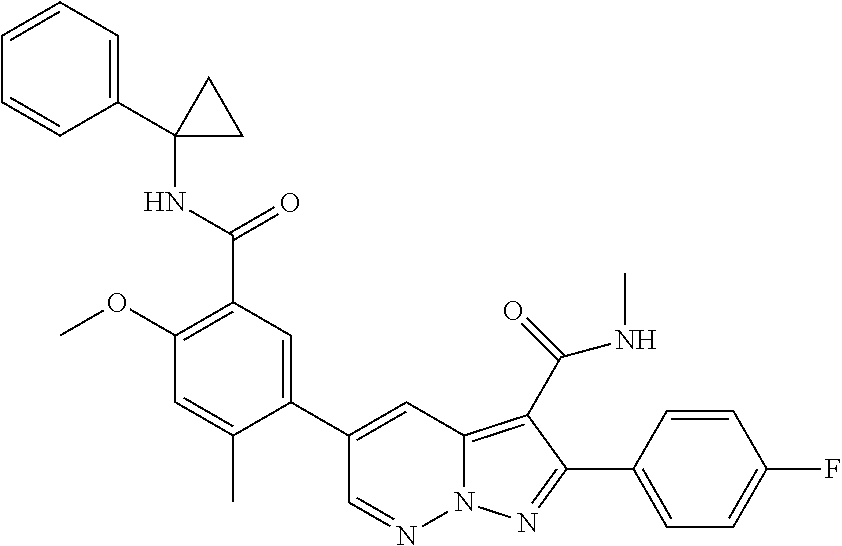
C1(C2=CC(C(NC3(C4=CC=CC=C4)CC3)=O)=C(OC)C=C2C)=CC2=C(C(=O)NC)C(C3=CC=C(F)C=C3)=NN2N=C1
